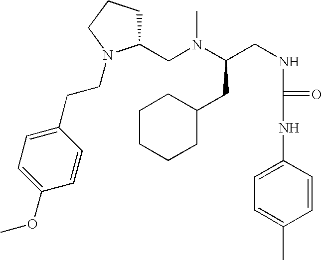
C(CNC(NC1=CC=C(C)C=C1)=O)(N(C)CC1CCCN1CCC1=CC=C(OC)C=C1)CC1CCCCC1
